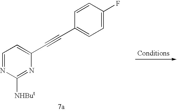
C1=NC([NHBut])=NC(C#CC2=CC=C(F)C=C2)=C1
